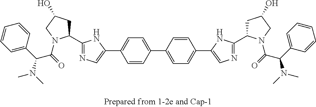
C1=C(C2=CN=C(C3CC(O)CN3C(=O)C(C3=CC=CC=C3)N(C)C)N2)C=CC(C2=CC=C(C3=CN=C(C4CC(O)CN4C(=O)C(C4=CC=CC=C4)N(C)C)N3)C=C2)=C1
